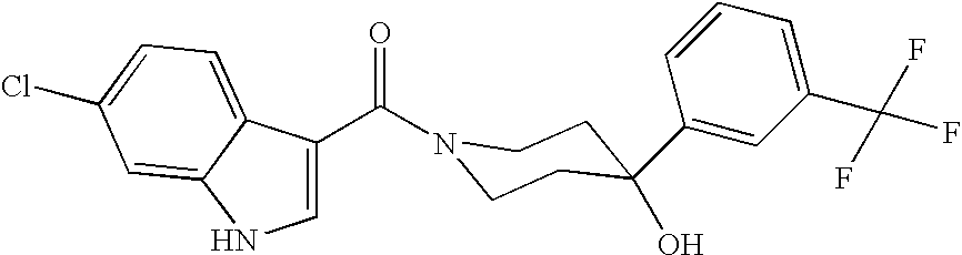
N1(C(=O)C2=CNC3=CC(Cl)=CC=C23)CCC(O)(C2=CC(C(F)(F)F)=CC=C2)CC1
